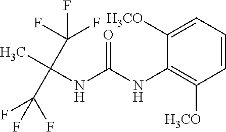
O=C(NC1=C([H3CO])C=CC=C1[H3CO])NC(C)(C(F)(F)F)C(F)(F)F
